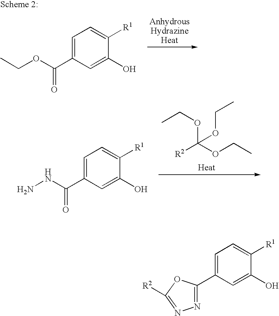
C1=C(C(OCC)=O)C=C(O)C([R1])=C1.C1=C(C(NN)=O)C=C(O)C([R1])=C1.CCOC([R2])(OCC)OCC.C1=C(C2=NN=C([R2])O2)C=C(O)C([R1])=C1
